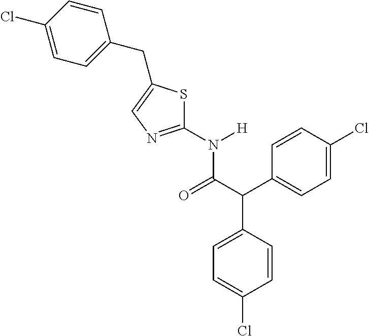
C1=CC(C(C(=O)N(C2=NC=C(CC3=CC=C(Cl)C=C3)S2)[H])C2=CC=C(Cl)C=C2)=CC=C1Cl
